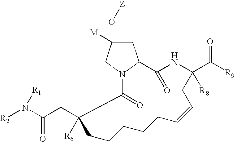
[R2]N(C(CC1([R6])C(=O)N2C(CC(O[Z])([M])C2)C(=O)NC(C([R9])=O)([R8])CC=CCCCCC1)=O)[R1]
